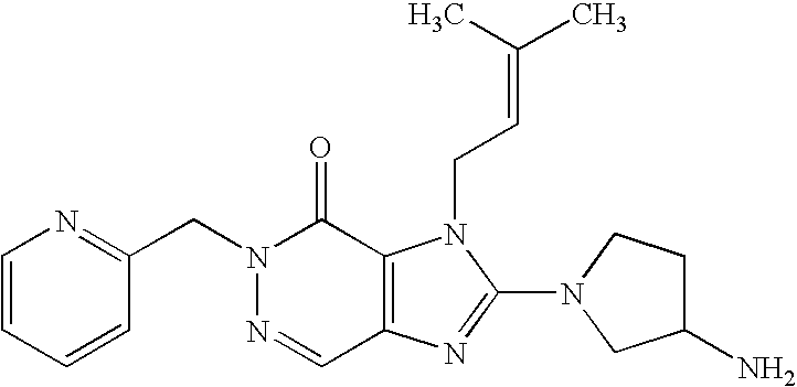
C1=CC(CN2N=CC3=C(C2=O)N(CC=C(C)C)C(N2CCC(N)C2)=N3)=NC=C1
